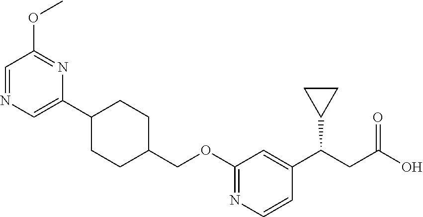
C1(OCC2CCC(C3=CN=CC(OC)=N3)CC2)=NC=CC(C(CC(O)=O)C2CC2)=C1
